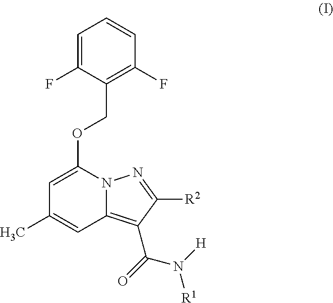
C1=C(OCC2=C(F)C=CC=C2F)N2C(=C(C(N([R1])[H])=O)C([R2])=N2)C=C1C
